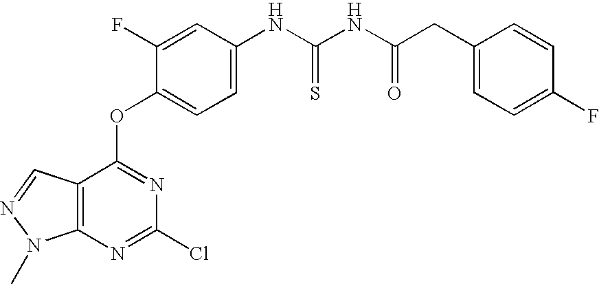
C1=C(F)C(OC2=NC(Cl)=NC3=C2C=NN3C)=CC=C1NC(NC(CC1=CC=C(F)C=C1)=O)=S
